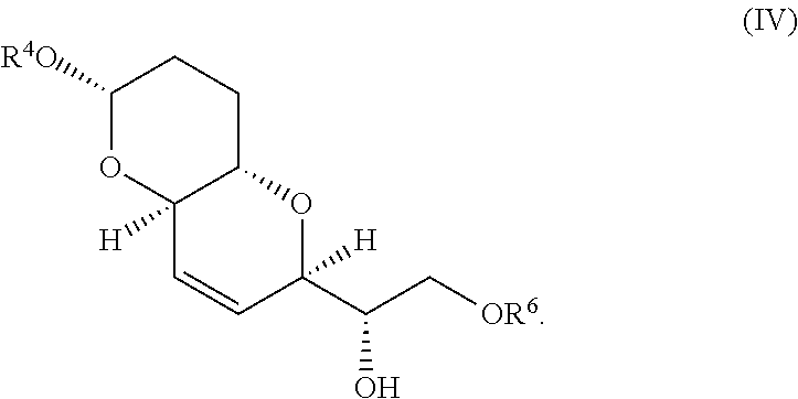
C1([R4O])OC2([H])C(CC1)OC(C(C[OR6])O)([H])C=C2
